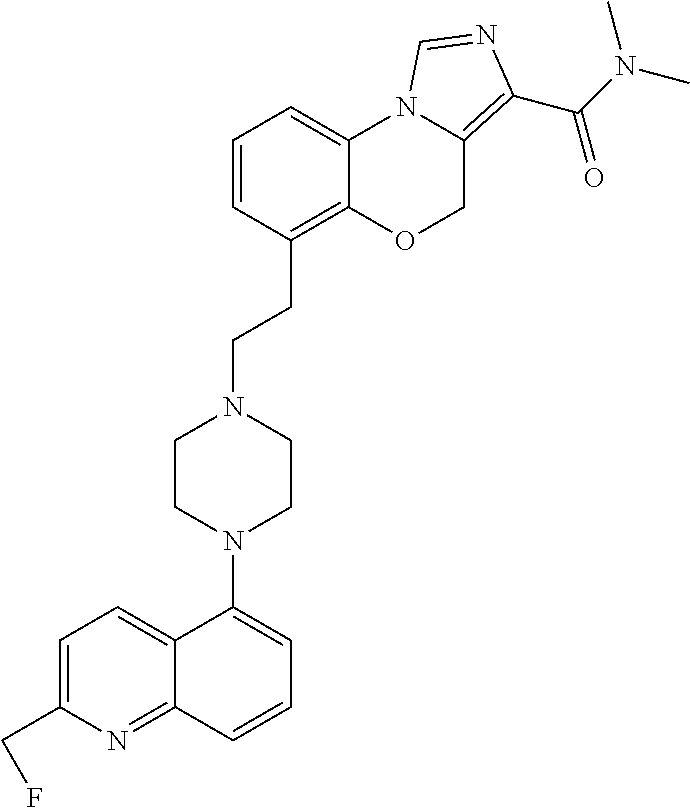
C1=C(CF)N=C2C(=C1)C(N1CCN(CCC3=C4C(=CC=C3)N3C(=C(C(N(C)C)=O)N=C3)CO4)CC1)=CC=C2
